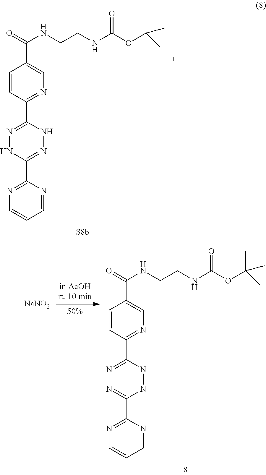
C1=CC(C2=NNC(C3=NC=CC=N3)=NN2)=NC=C1C(=O)NCCNC(OC(C)(C)C)=O.C1=CC(C2=NN=C(C3=NC=CC=N3)N=N2)=NC=C1C(=O)NCCNC(OC(C)(C)C)=O.[NaNO2]
